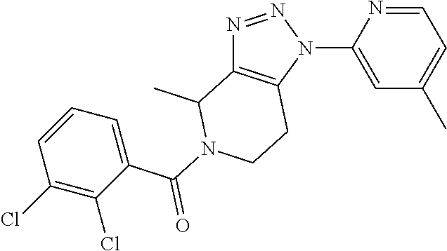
N1=NN(C2=CC(C)=CC=N2)C2=C1C(C)N(C(C1=CC=CC(Cl)=C1Cl)=O)CC2
